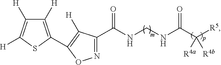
N1=C(C(NCNC(C([R4a])([R5])[R4b])=O)=O)C([H])=C(C2=C([H])C([H])=C([H])S2)O1
